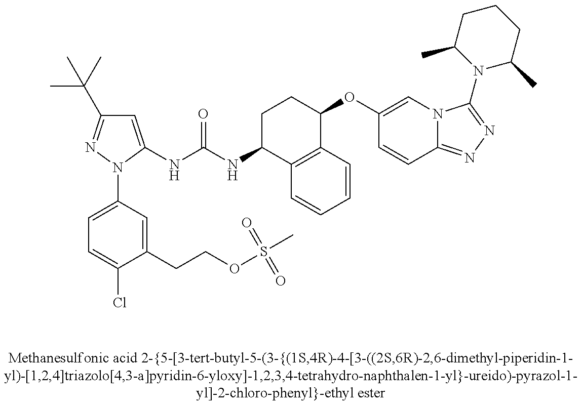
C1=C(NC(NC2C3=C(C(OC4=CN5C(=NN=C5N5C(C)CCCC5C)C=C4)CC2)C=CC=C3)=O)N(C2=CC=C(Cl)C(CCOS(C)(=O)=O)=C2)N=C1C(C)(C)C
